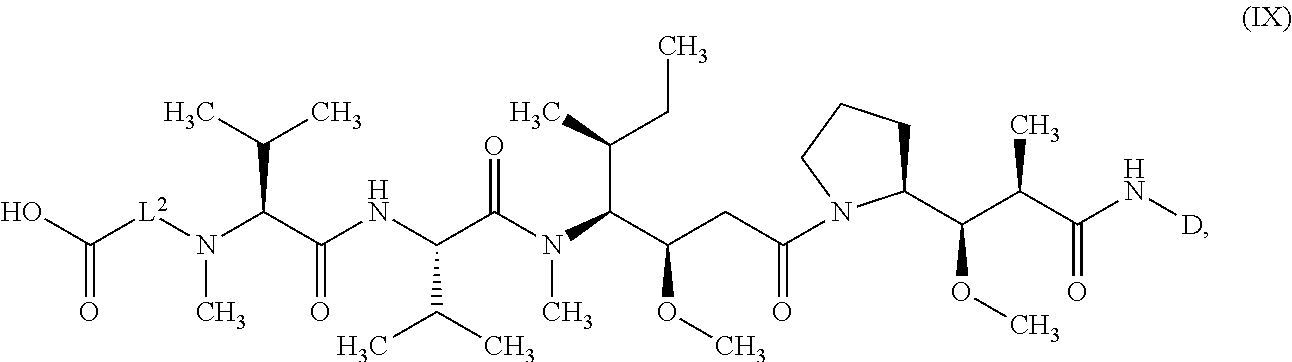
[L2](N(C)C(C(NC(C(N(C(C(CC(N1C(C(C(C(N[D])=O)C)OC)CCC1)=O)OC)C(C)CC)C)=O)C(C)C)=O)C(C)C)C(O)=O
